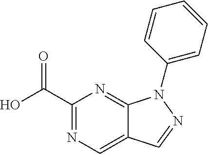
C1(C(O)=O)=NC=C2C(=N1)N(C1=CC=CC=C1)N=C2
